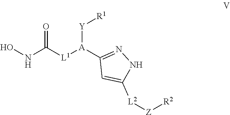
O=C(NO)[L1][A](C1=NNC([L2][Z][R2])=C1)[Y][R1]
